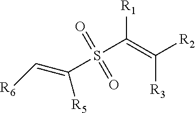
C(S(C(=C([R2])[R3])[R1])(=O)=O)(=C[R6])[R5]
